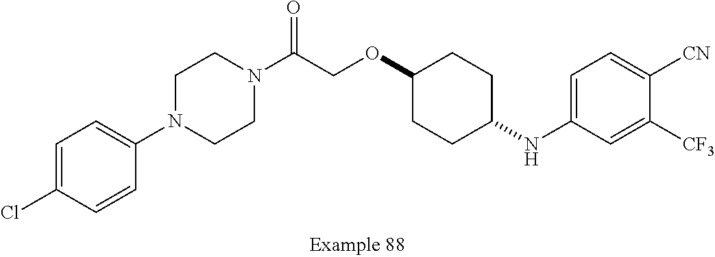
C1=C(Cl)C=CC(N2CCN(C(COC3CCC(NC4=CC=C([CN])C([CF3])=C4)CC3)=O)CC2)=C1
